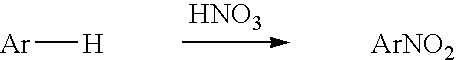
[Ar][H].[ArNO2].[HNO3]
